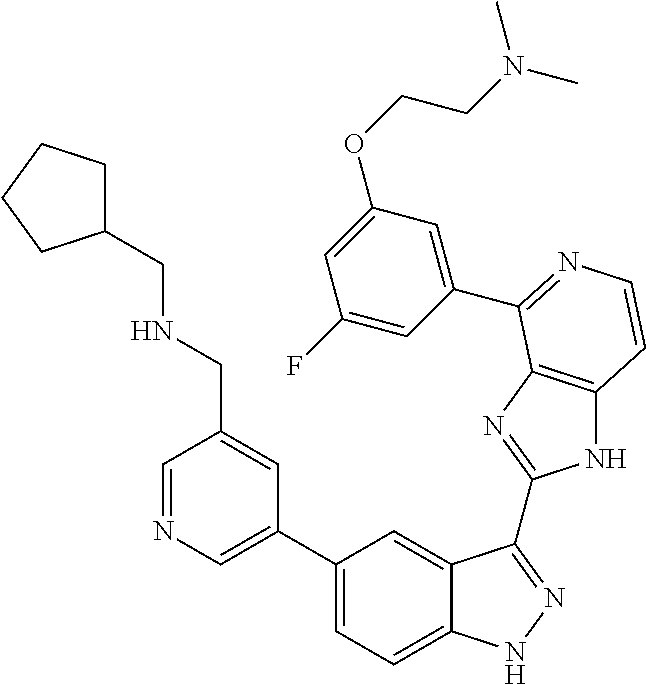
C1(C2=CN=CC(CNCC3CCCC3)=C2)=CC=C2C(=C1)C(C1=NC3=C(N1)C=CN=C3C1=CC(OCCN(C)C)=CC(F)=C1)=NN2
